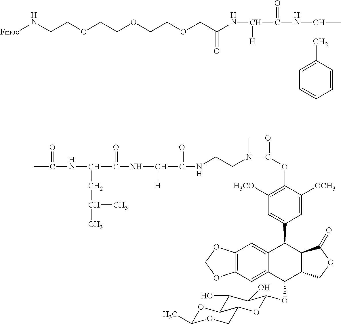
[Fmoc]NCCOCCOCCOCC(NC([H])C(=O)NC(CC1=CC=CC=C1)C)=O.C(=O)(NC(CC(C)C)C(NC([H])C(=O)NCCN(C(OC1=C([H3CO])C=C(C2C3=CC4=C(C=C3C(OC3OC5COC(C)OC5C(O)C3O)C3C2C(=O)OC3)OCO4)C=C1[OCH3])=O)C)=O)C
